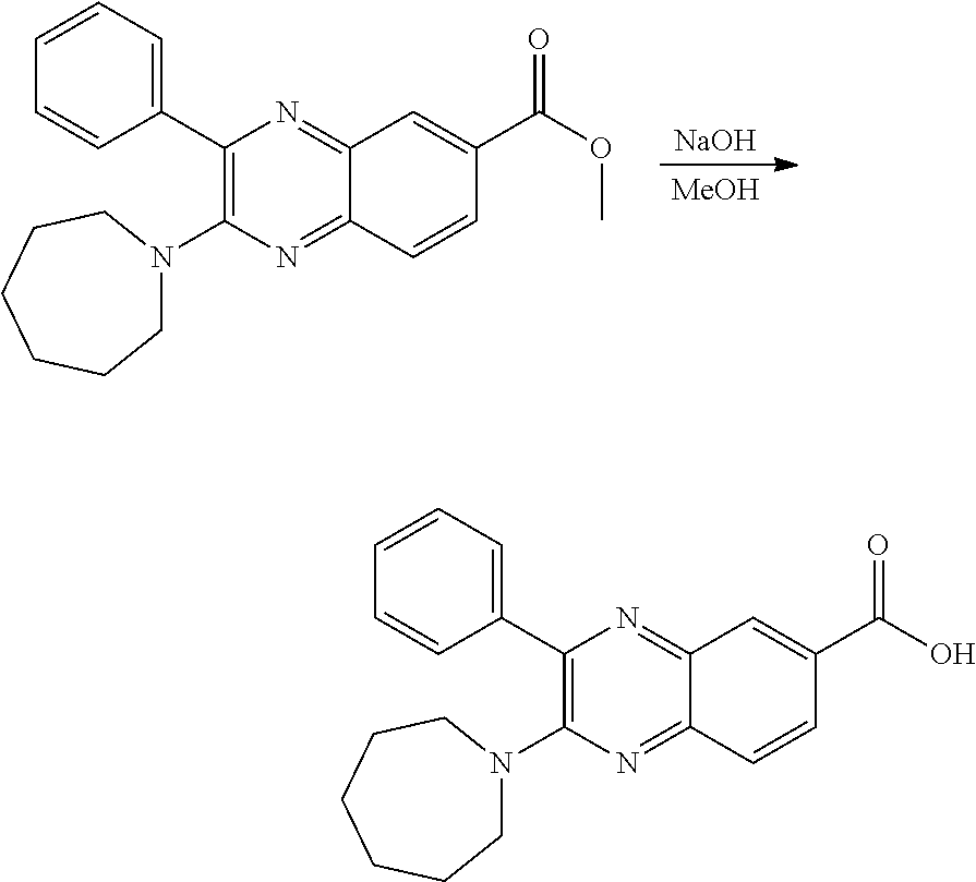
[MeOH].[NaOH].C1(C2=CC=CC=C2)=C(N2CCCCCC2)N=C2C(=N1)C=C(C(=O)OC)C=C2.C1(C2=CC=CC=C2)=C(N2CCCCCC2)N=C2C(=N1)C=C(C(=O)O)C=C2
